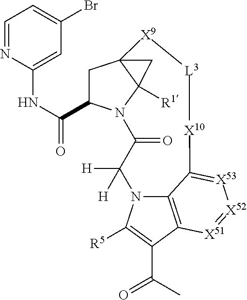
C1C(C(NC2=CC(Br)=CC=N2)=O)N2C3([R1])C1(C3)[X9][L3][X10]C1=[X53][X52]=[X51]C3=C1N(C([H])([H])C2=O)C([R5])=C3C(C)=O
